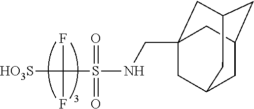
[HO3S]C(S(NCC12CC3CC(CC(C1)C3)C2)(=O)=O)(F)F
